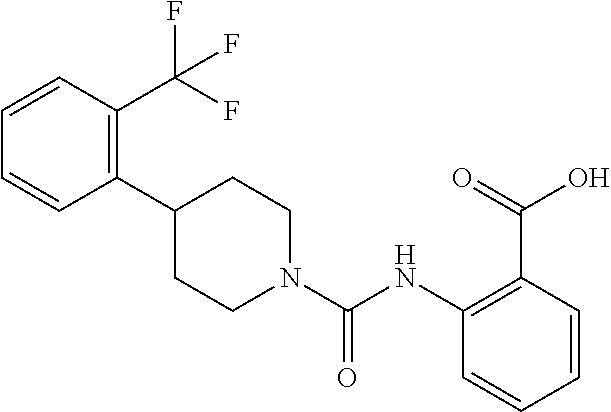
C1(C2CCN(C(NC3=C(C(=O)O)C=CC=C3)=O)CC2)=C(C(F)(F)F)C=CC=C1
